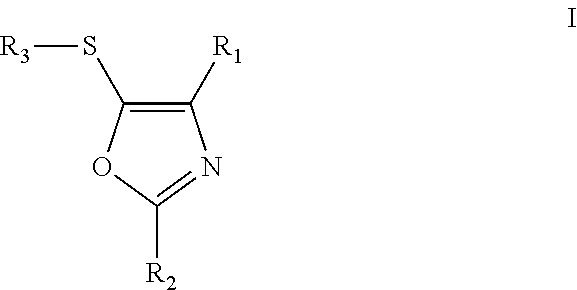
C1(S[R3])=C([R1])N=C([R2])O1
